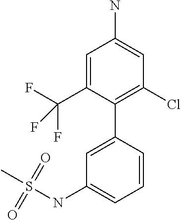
C1=C(C2=C(Cl)C=C(N)C=C2C(F)(F)F)C=CC=C1NS(C)(=O)=O
